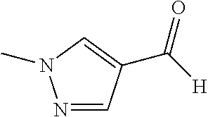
N1=CC(C([H])=O)=CN1C
